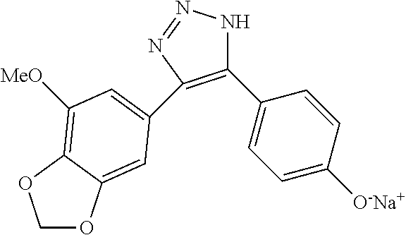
C1(C2=CC=C([O-Na+])C=C2)=C(C2=CC([MeO])=C3C(=C2)OCO3)N=NN1
